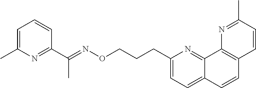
C1=C(C)N=C(C(=NOCCCC2=CC=C3C(=N2)C2=C(C=C3)C=CC(C)=N2)C)C=C1
